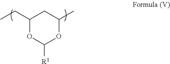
C1C(CC)OC([R1])OC1C
